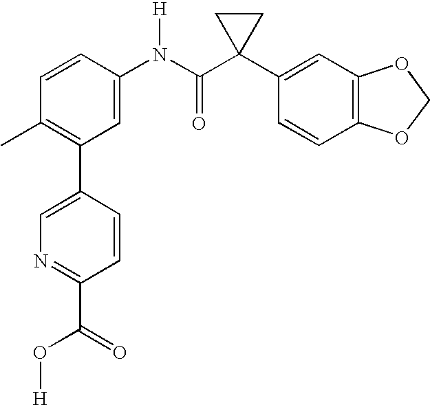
C1=CC(N(C(C2(C3=CC4=C(C=C3)OCO4)CC2)=O)[H])=CC(C2=CN=C(C(O[H])=O)C=C2)=C1C
